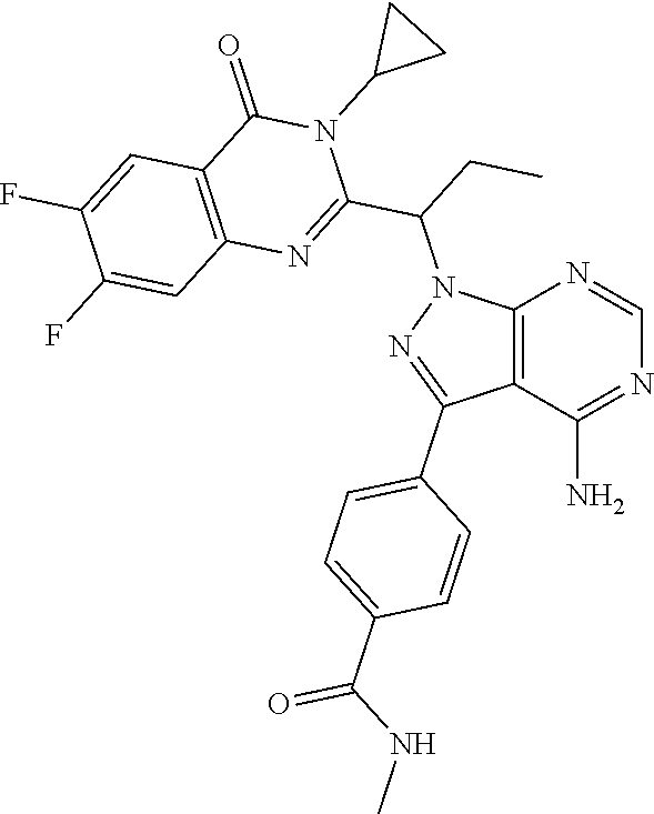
C12=C(C(N)=NC=N1)C(C1=CC=C(C(NC)=O)C=C1)=NN2C(CC)C1=NC2=C(C(=O)N1C1CC1)C=C(F)C(F)=C2
